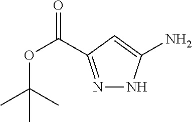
N1=C(C(OC(C)(C)C)=O)C=C(N)N1
